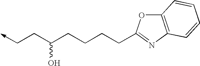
C(C(CC->C)O)CCCC1=NC2=C(O1)C=CC=C2
